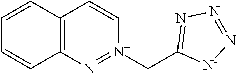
C12=C(C=CC=C1)C=C[N+](CC1=NN=N[N-]1)=N2
